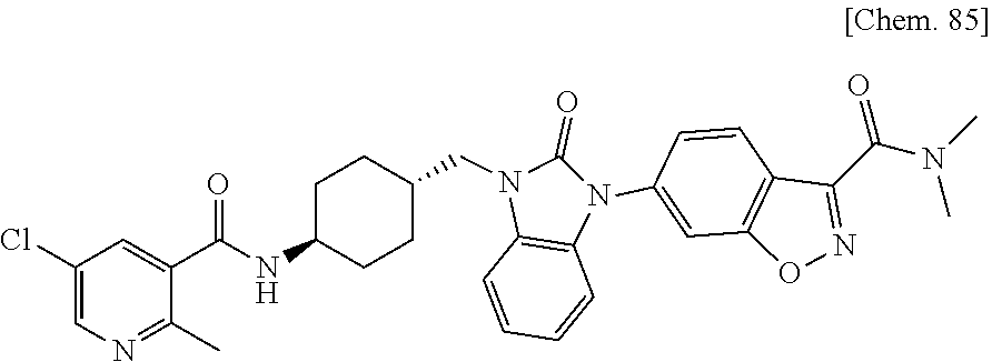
C1(C)=NC=C(Cl)C=C1C(=O)NC1CCC(CN2C(=O)N(C3=CC4=C(C=C3)C(C(=O)N(C)C)=NO4)C3=C2C=CC=C3)CC1
